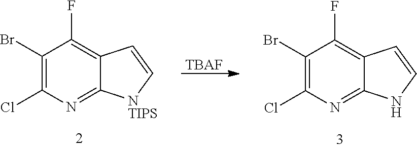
C1(Br)=C(Cl)N=C2C(=C1F)C=C[NTIPS]2.C1(Br)=C(Cl)N=C2C(=C1F)C=CN2.[TBAF]
